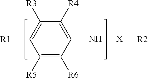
C1([R5])=C([R6])C(N[X][R2])=C([R4])C([R3])=C1[R1]
